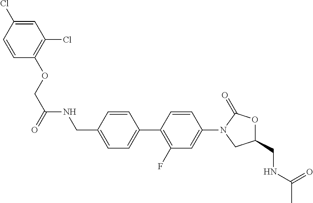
C1=C(CNC(COC2=C(Cl)C=C(Cl)C=C2)=O)C=CC(C2=C(F)C=C(N3CC(CNC(C)=O)OC3=O)C=C2)=C1
